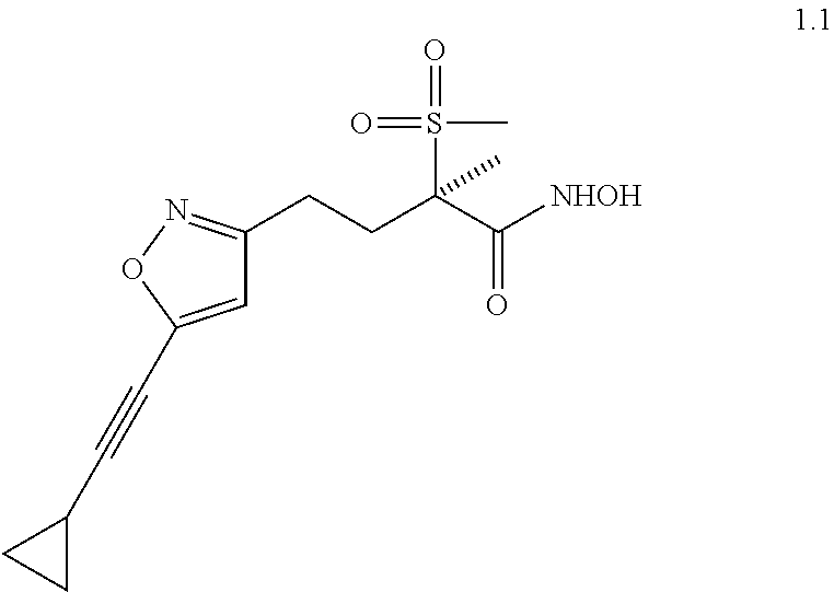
C1=C(C#CC2CC2)ON=C1CCC(C([NHOH])=O)(C)S(=O)(C)=O
